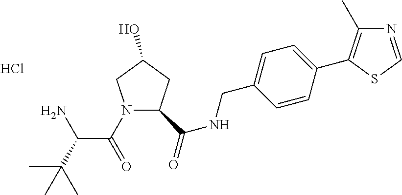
C1=C(CNC(=O)C2N(C(C(C(C)(C)C)N)=O)CC(O)C2)C=CC(C2=C(C)N=CS2)=C1.Cl
